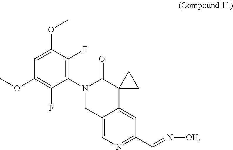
C12=CN=C(C=N[OH])C=C1C1(C(=O)N(C3=C(F)C(OC)=CC(OC)=C3F)C2)CC1
